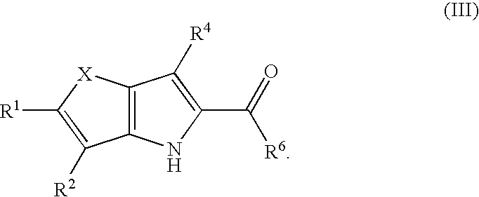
C12=C(NC(C([R6])=O)=C1[R4])C([R2])=C([R1])[X]2
